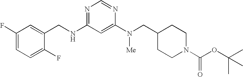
C(NC1=NC=NC(N([Me])CC2CCN(C(OC(C)(C)C)=O)CC2)=C1)C1=CC(F)=CC=C1F
